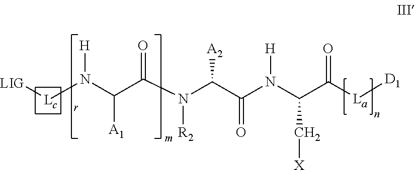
[LIG][Lc]N(C(C(N(C(C(N(C(C([La][D1])=O)C[X])[H])=O)[A2])[R2])=O)[A1])[H]
